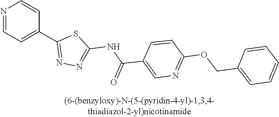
N1=CC=C(C2=NN=C(NC(C3=CN=C(OCC4=CC=CC=C4)C=C3)=O)S2)C=C1
